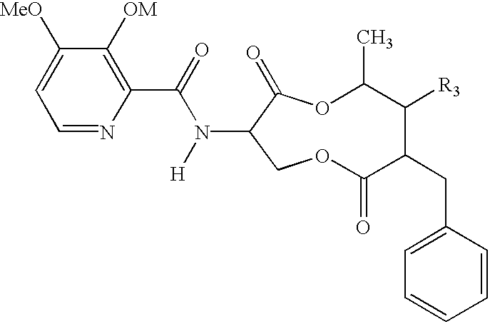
C1([MeO])=CC=NC(C(N([H])C2COC(=O)C(CC3=CC=CC=C3)C([R3])C(C)OC2=O)=O)=C1[OM]
